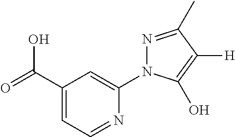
OC(C1=CC=NC(N2N=C(C)C([H])=C2O)=C1)=O
